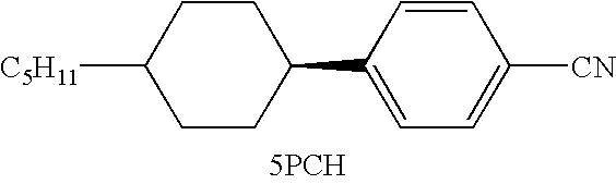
C1CC([C5H11])CCC1C1=CC=C([CN])C=C1.[5PCH]
